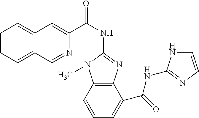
C1=CC=C2C(=C1)C=C(C(NC1=NC3=C(N1C)C=CC=C3C(NC1=NC=CN1)=O)=O)N=C2
